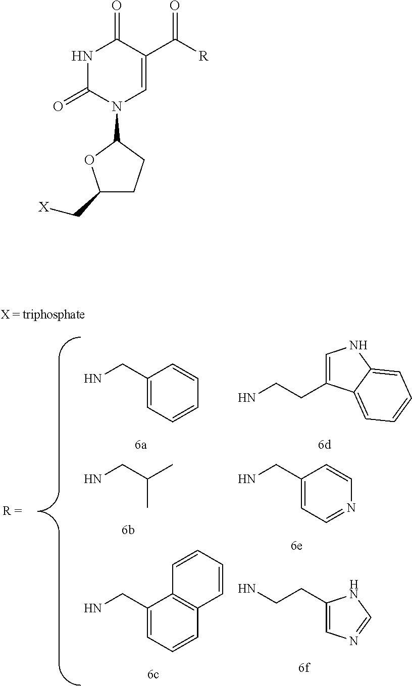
C1(CN)=CC=CC=C1.C(C1=CNC2=CC=CC=C12)CN.C(C)(CN)C.C1(CN)=CC=NC=C1.C1(CN)=CC=CC2=C1C=CC=C2.C1=C(CCN)NC=N1.N1C(=O)N(C2OC(C[X])CC2)C=C(C([R])=O)C1=O
